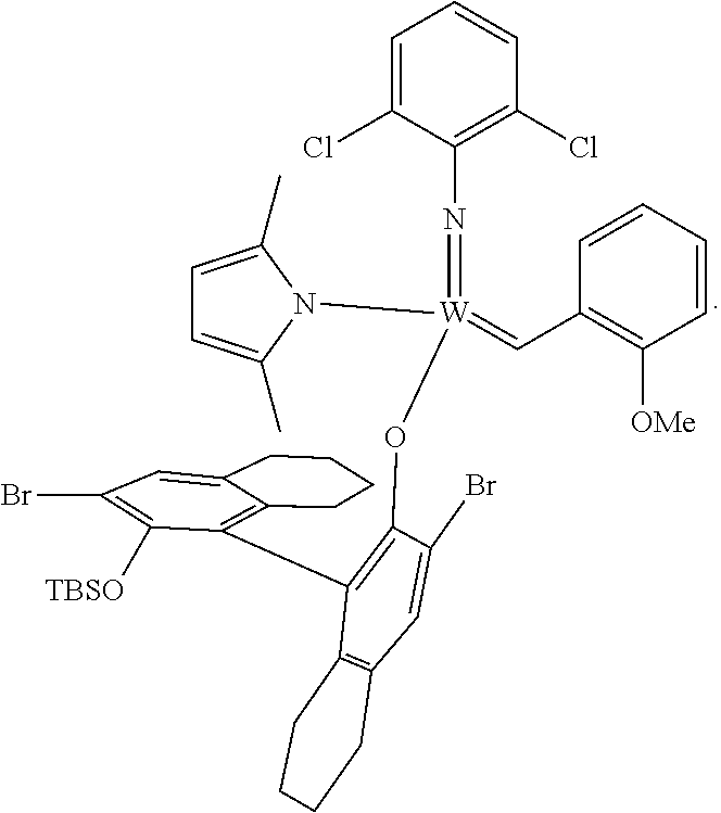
C(=[W](=NC1=C(Cl)C=CC=C1Cl)(OC1=C(C2=C3C(=CC(Br)=C2[TBSO])CCCC3)C2=C(C=C1Br)CCCC2)N1C(C)=CC=C1C)C1=C([OMe])C=CC=C1
